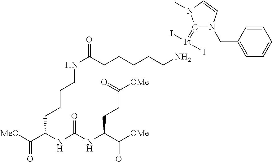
[MeO]C(C(NC(NC(C([OMe])=O)CCC([OMe])=O)=O)CCCCNC(=O)CCCCCN)=O.[Pt](=C1N(CC2=CC=CC=C2)C=CN1C)(I)I
